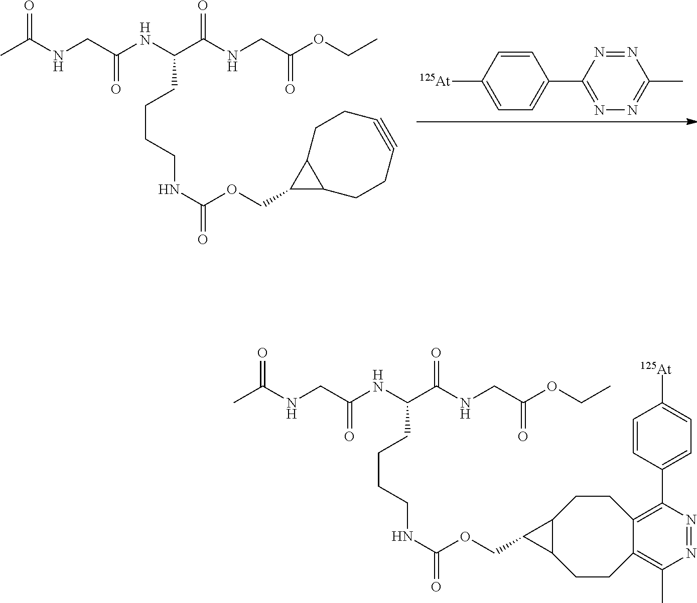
CC(NCC(NC(C(NCC(OCC)=O)=O)CCCCNC(=O)OCC1C2C1CCC#CCC2)=O)=O.C1([125At])=CC=C(C2=NN=C(C)N=N2)C=C1.CC(NCC(NC(C(NCC(OCC)=O)=O)CCCCNC(=O)OCC1C2C1CCC1=C(C3=CC=C([125At])C=C3)N=NC(C)=C1CC2)=O)=O
